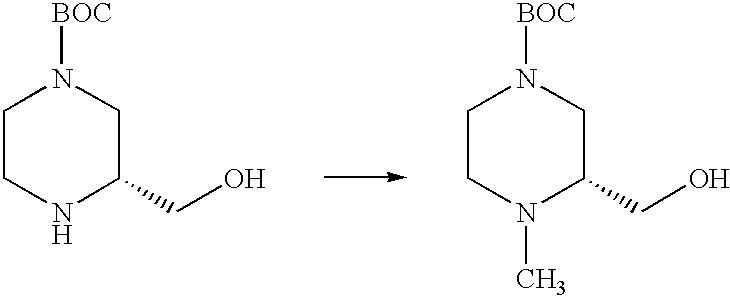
C1CNC(CO)CN1[BOC].C1CN(C)C(CO)CN1[BOC]
